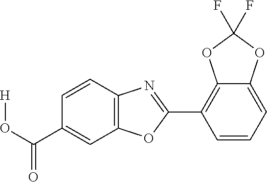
C1(C(O[H])=O)=CC2=C(C=C1)N=C(C1=C3C(=CC=C1)OC(F)(F)O3)O2
